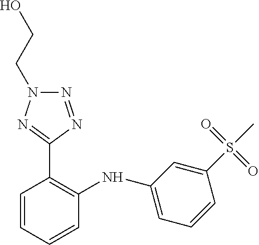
N(C1=C(C2=NN(CCO)N=N2)C=CC=C1)C1=CC=CC(S(C)(=O)=O)=C1
